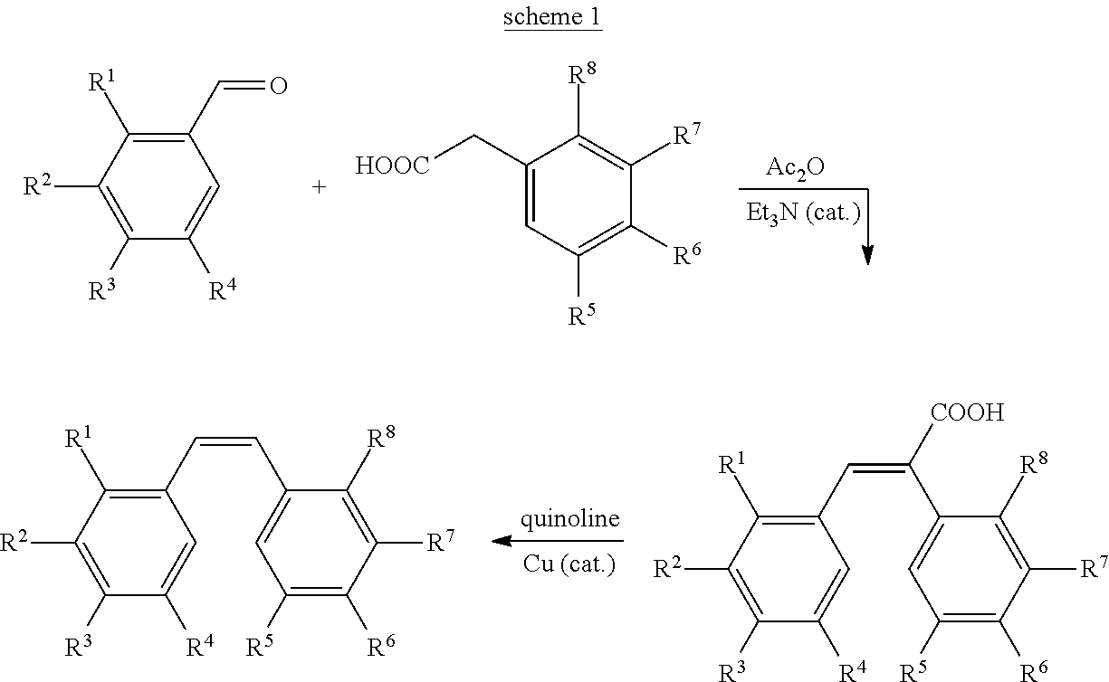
[Ac2O].C1(C=O)=C([R1])C([R2])=C([R3])C([R4])=C1.C1(C[HOOC])=CC([R5])=C([R6])C([R7])=C1[R8].C1(C=CC2=CC([R5])=C([R6])C([R7])=C2[R8])=C([R1])C([R2])=C([R3])C([R4])=C1.C1(C=C(C2=CC([R5])=C([R6])C([R7])=C2[R8])[COOH])=C([R1])C([R2])=C([R3])C([R4])=C1
